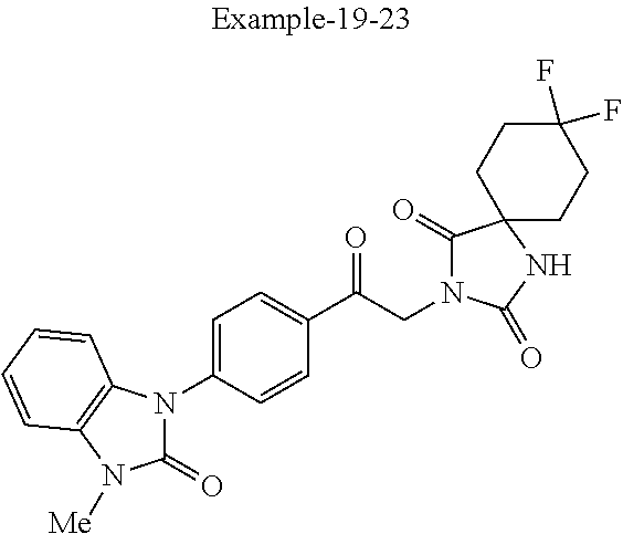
C1(C(CN2C(=O)C3(NC2=O)CCC(F)(F)CC3)=O)=CC=C(N2C(=O)N([Me])C3=C2C=CC=C3)C=C1
